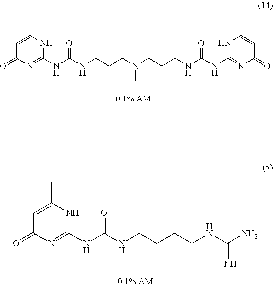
C1=C(C)NC(NC(NCCCN(CCCNC(NC2=NC(=O)C=C(C)N2)=O)C)=O)=NC1=O.C1=C(C)NC(NC(NCCCCNC(N)=N)=O)=NC1=O
